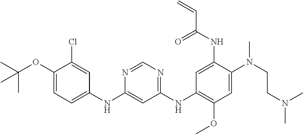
C1(NC2=CC=C(OC(C)(C)C)C(Cl)=C2)=CC(NC2=C(OC)C=C(N(CCN(C)C)C)C(NC(C=C)=O)=C2)=NC=N1
